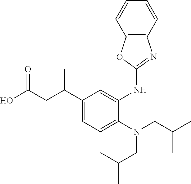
C1(C(CC(O)=O)C)=CC=C(N(CC(C)C)CC(C)C)C(NC2=NC3=C(O2)C=CC=C3)=C1
